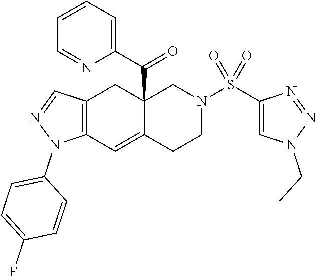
C12=C(C=C3C(C(C4=CC=CC=N4)=O)(C1)CN(S(C1=CN(CC)N=N1)(=O)=O)CC3)N(C1=CC=C(F)C=C1)N=C2
